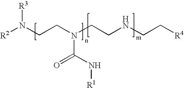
[R2]N(CCN(CCNCC[R4])C(N[R1])=O)[R3]
